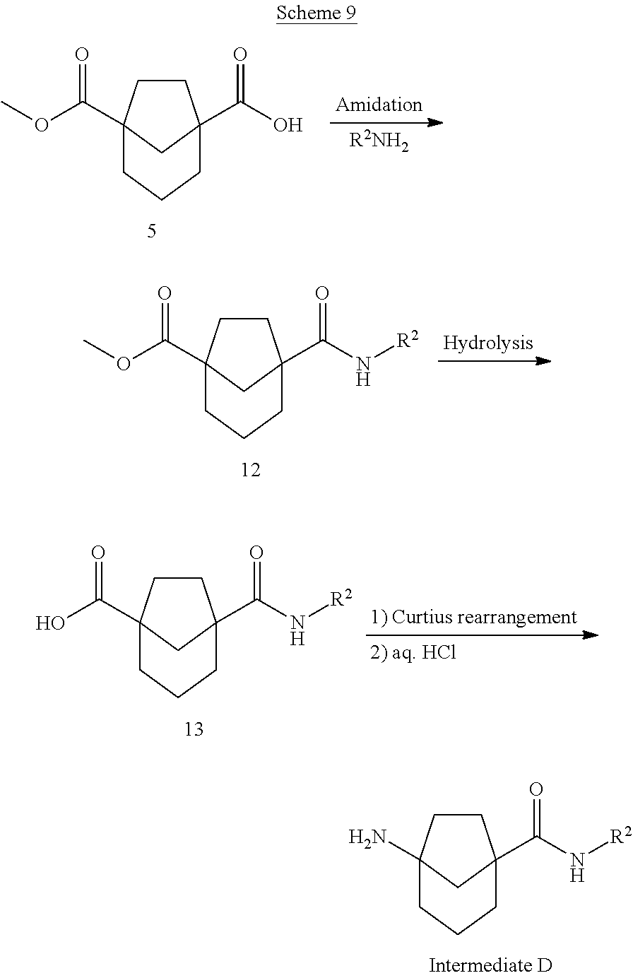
COC(C12CCC(C(O)=O)(C1)CCC2)=O.[R2NH2].COC(C12CCC(C(N[R2])=O)(C1)CCC2)=O.OC(C12CCC(C(N[R2])=O)(C1)CCC2)=O.NC12CCC(C(N[R2])=O)(C1)CCC2
